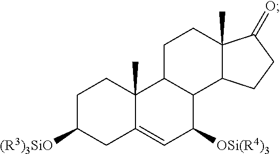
[(R3)3SiO]C1CC2=CC([OSi(R4)3])C3C(C2(C)CC1)CCC1(C)C3CCC1=O
